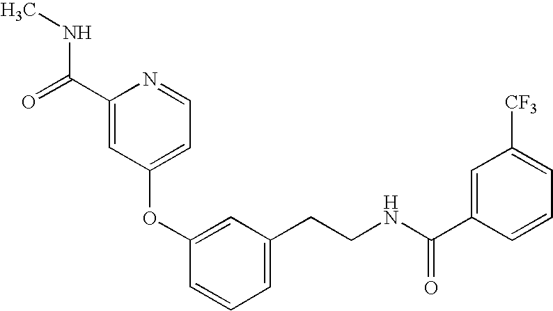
C1(OC2=CC(CCNC(=O)C3=CC([CF3])=CC=C3)=CC=C2)=CC=NC(C(NC)=O)=C1
